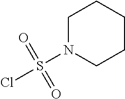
ClS(N1CCCCC1)(=O)=O
